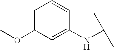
C1=C(OC)C=C(NC(C)C)C=C1
